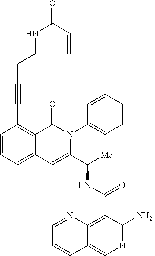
C1=CC=C2C(=C1C#CCCNC(=O)C=C)C(=O)N(C1=CC=CC=C1)C(C([Me])NC(=O)C1=C3C(=CN=C1[NH2])C=CC=N3)=C2
